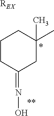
[REX].C1CC(=NO)CC(C)(C)C1.*.[**]
